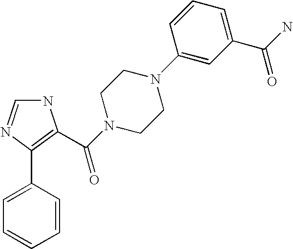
N1C=NC(C2=CC=CC=C2)=C1C(N1CCN(C2=CC(C(=O)N)=CC=C2)CC1)=O
